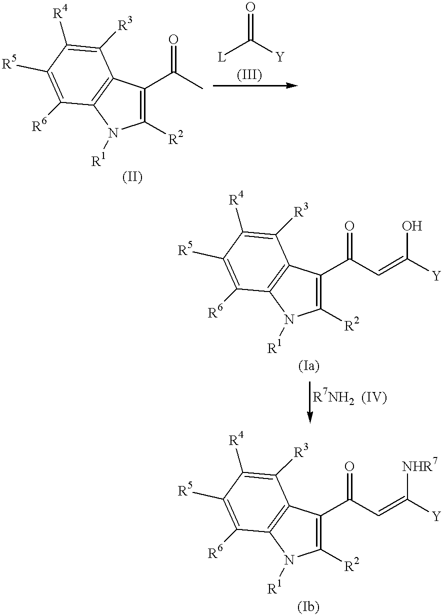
C1(C(C)=O)=C([R2])N([R1])C2=C1C([R3])=C([R4])C([R5])=C2[R6].O=C([L])[Y].C1(C(C=C([Y])O)=O)=C([R2])N([R1])C2=C1C([R3])=C([R4])C([R5])=C2[R6].C1(C(C=C([Y])[NHR7])=O)=C([R2])N([R1])C2=C1C([R3])=C([R4])C([R5])=C2[R6]
